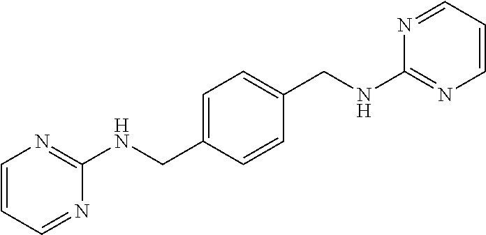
C1=CC=NC(NCC2=CC=C(CNC3=NC=CC=N3)C=C2)=N1
